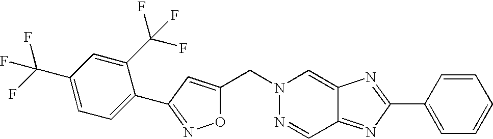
C1(C2=NOC(CN3N=CC4=NC(C5=CC=CC=C5)=NC4=C3)=C2)=CC=C(C(F)(F)F)C=C1C(F)(F)F
